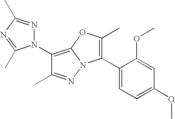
C1(N2N=C(C)N=C2C)=C2N(N=C1C)C(C1=CC=C(OC)C=C1OC)=C(C)O2
